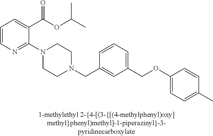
C1=CN=C(N2CCN(CC3=CC(COC4=CC=C(C)C=C4)=CC=C3)CC2)C(C(OC(C)C)=O)=C1
